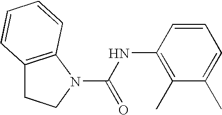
C1(C)=CC=CC(NC(=O)N2CCC3=C2C=CC=C3)=C1C
